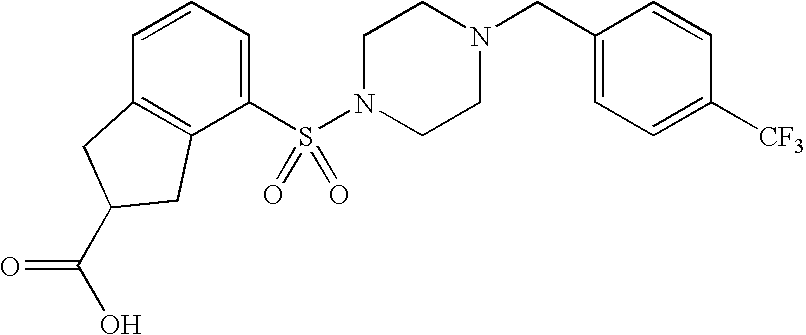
C1(S(N2CCN(CC3=CC=C([CF3])C=C3)CC2)(=O)=O)=CC=CC2=C1CC(C(O)=O)C2
